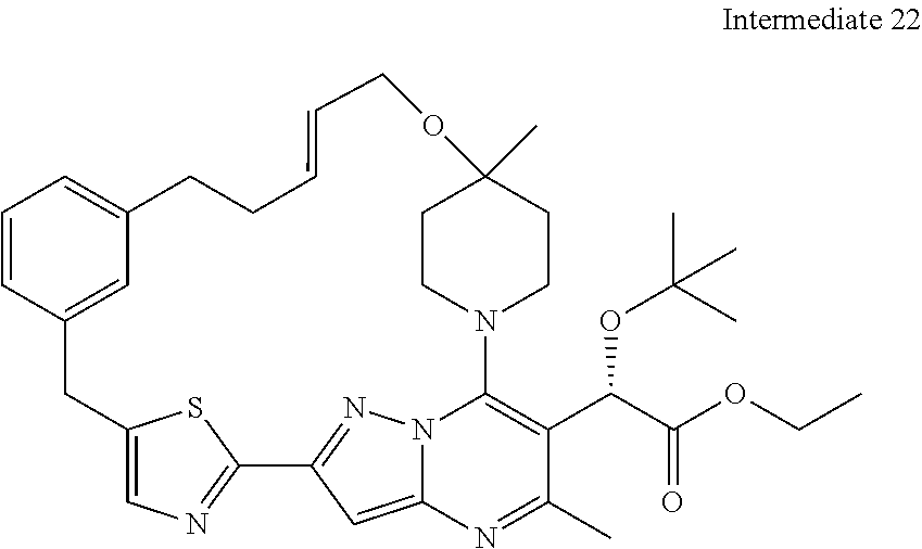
C1=CC2=CC(=C1)CCC=CCOC1(C)CCN(C3=C(C(C(OCC)=O)OC(C)(C)C)C(C)=NC4=CC(=NN43)C3=NC=C(C2)S3)CC1
